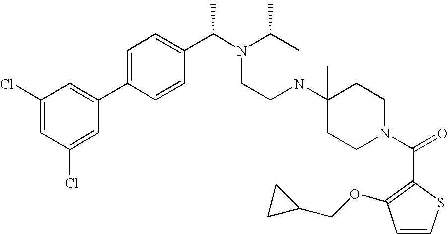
ClC1=CC(Cl)=CC(C2=CC=C(C(N3CCN(C4(C)CCN(C(C5=C(OCC6CC6)C=CS5)=O)CC4)CC3C)C)C=C2)=C1
